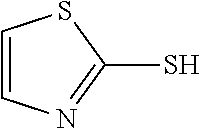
C1=CN=C(S)S1
